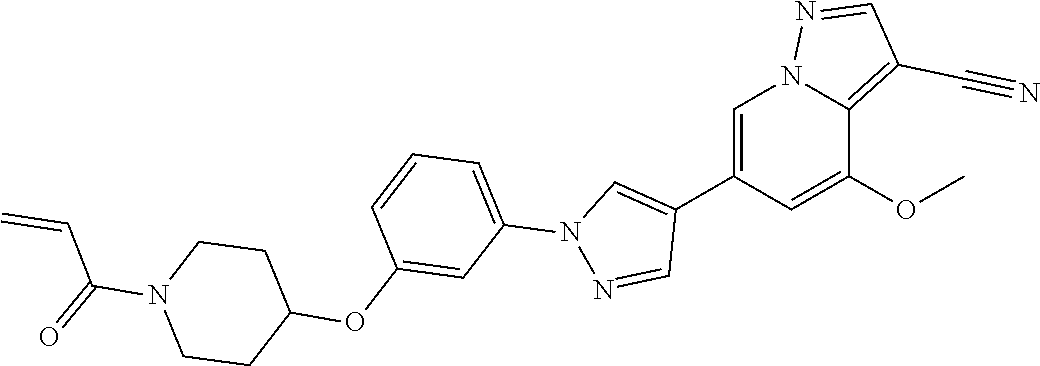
C1=C(C2=CN(C3=CC=CC(OC4CCN(C(=O)C=C)CC4)=C3)N=C2)C=C(OC)C2=C(C#N)C=NN12
